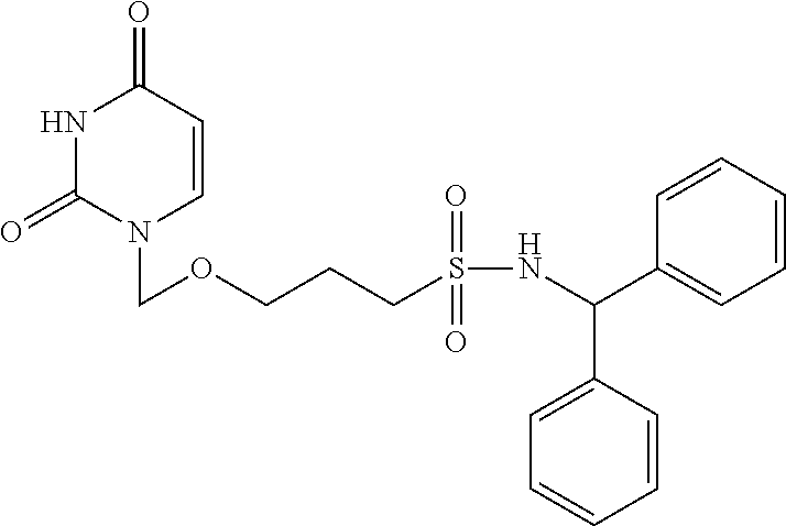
N1C(=O)N(COCCCS(NC(C2=CC=CC=C2)C2=CC=CC=C2)(=O)=O)C=CC1=O
